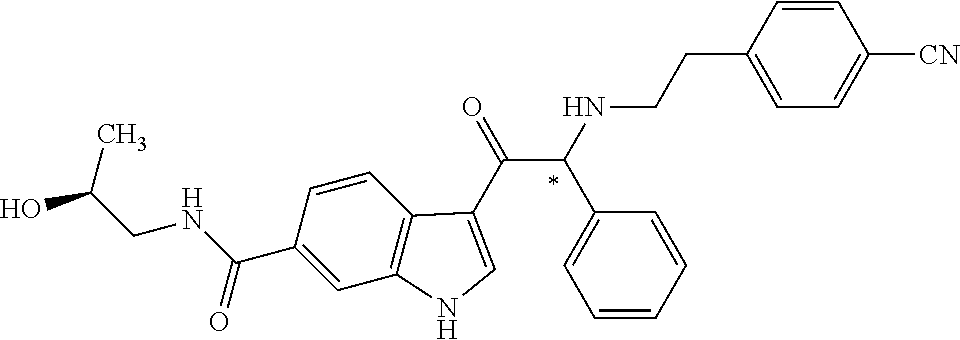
C1(C(NCC(O)C)=O)=CC2=C(C=C1)C(C(=O)C(NCCC1=CC=C([CN])C=C1)C1=CC=CC=C1)=CN2
